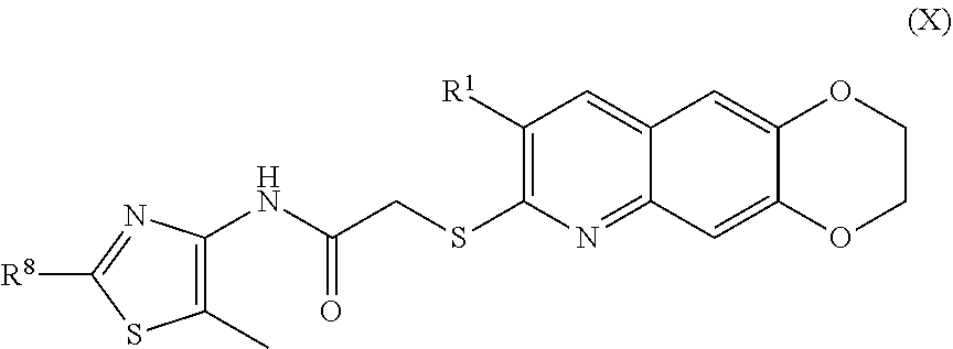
C1(NC(CSC2=C([R1])C=C3C(=N2)C=C2C(=C3)OCCO2)=O)=C(C)SC([R8])=N1
